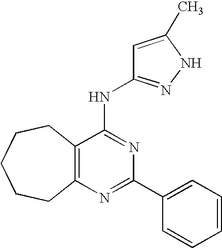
C12=C(N=C(C3=CC=CC=C3)N=C1NC1=NNC(C)=C1)CCCCC2
